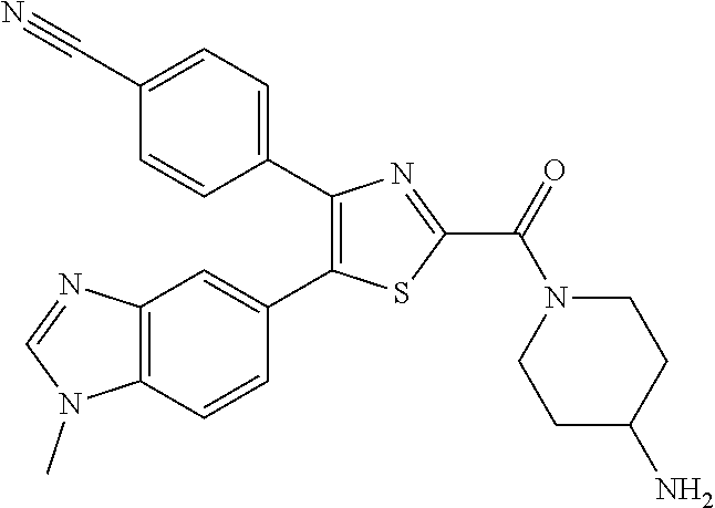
C1(C2=CC=C(C#N)C=C2)=C(C2=CC3=C(C=C2)N(C)C=N3)SC(C(=O)N2CCC(N)CC2)=N1
